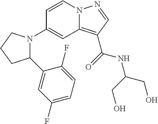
C1(N2C(C3=CC(F)=CC=C3F)CCC2)=CC2=C(C(=O)NC(CO)CO)C=NN2C=C1
